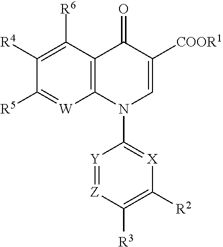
C12=C(C([R6])=C([R4])C([R5])=[W]1)C(=O)C([COOR1])=CN2C1=[X]C([R2])=C([R3])[Z]=[Y]1
